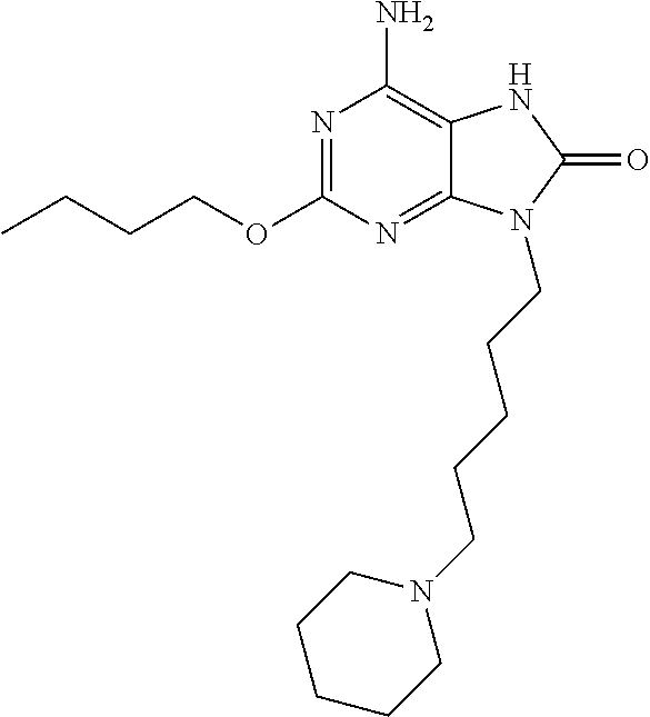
O(C1=NC(N)=C2C(=N1)N(CCCCCN1CCCCC1)C(=O)N2)CCCC
